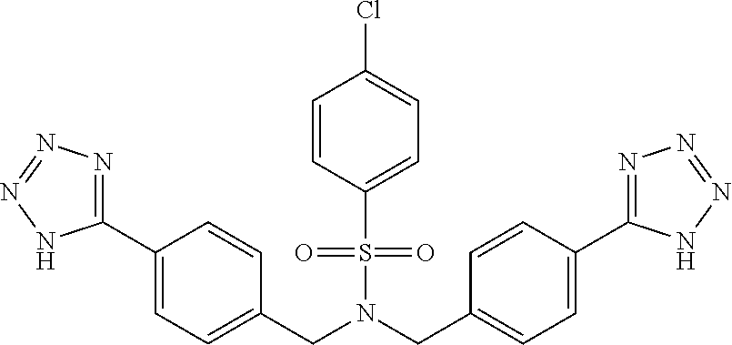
C1(CN(CC2=CC=C(C3=NN=NN3)C=C2)S(=O)(=O)C2=CC=C(Cl)C=C2)=CC=C(C2=NN=NN2)C=C1
